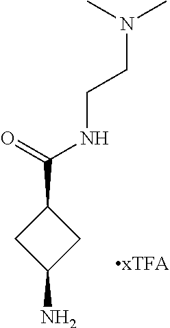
C1(C(=O)NCCN(C)C)CC(N)C1
